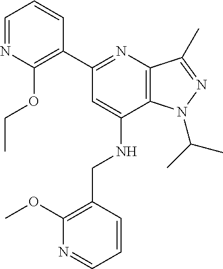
C1=NC(OCC)=C(C2=NC3=C(C(NCC4=C(OC)N=CC=C4)=C2)N(C(C)C)N=C3C)C=C1
